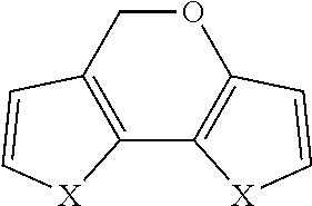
C12=C(COC3=C1[X]C=C3)C=C[X]2
